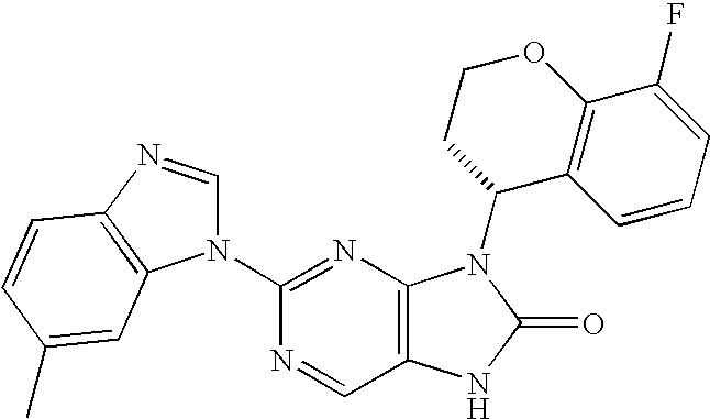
C12=C(N=C(N3C=NC4=C3C=C(C)C=C4)N=C1)N(C1C3=C(OCC1)C(F)=CC=C3)C(=O)N2
